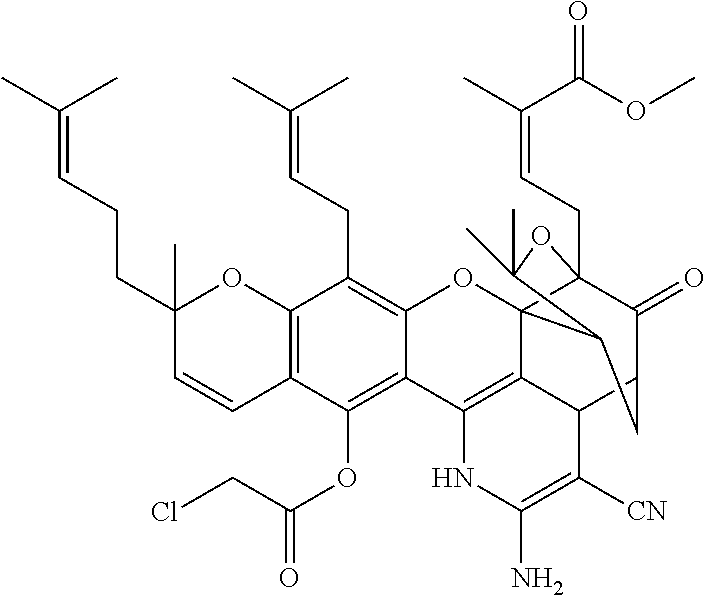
C12=C(C=CC(CCC=C(C)C)(C)O1)C(OC(=O)CCl)=C1C(=C2CC=C(C)C)OC23C4(CC=C(C)C(OC)=O)C(=O)C(CC2C(C)(C)O4)C2C3=C1NC(N)=C2[CN]
